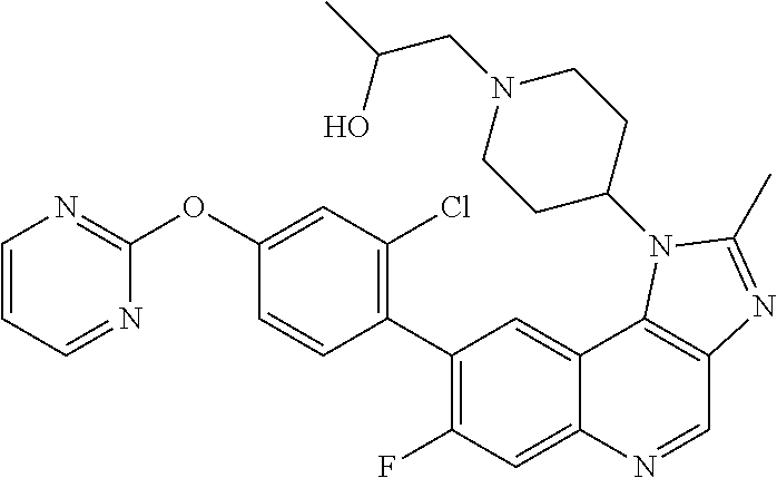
C1=CC=NC(OC2=CC(Cl)=C(C3=C(F)C=C4C(=C3)C3=C(C=N4)N=C(C)N3C3CCN(CC(C)O)CC3)C=C2)=N1
